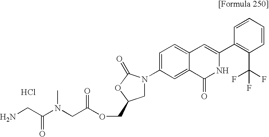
C(OCC1CN(C2=CC=C3C(=C2)C(=O)NC(C2=C(C(F)(F)F)C=CC=C2)=C3)C(=O)O1)(CN(C(CN)=O)C)=O.Cl
